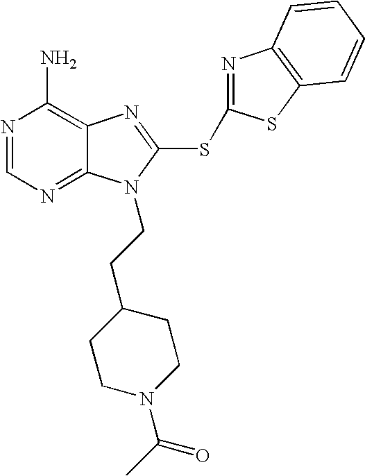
N1=CN=C2C(=C1N)N=C(SC1=NC3=C(S1)C=CC=C3)N2CCC1CCN(C(C)=O)CC1
